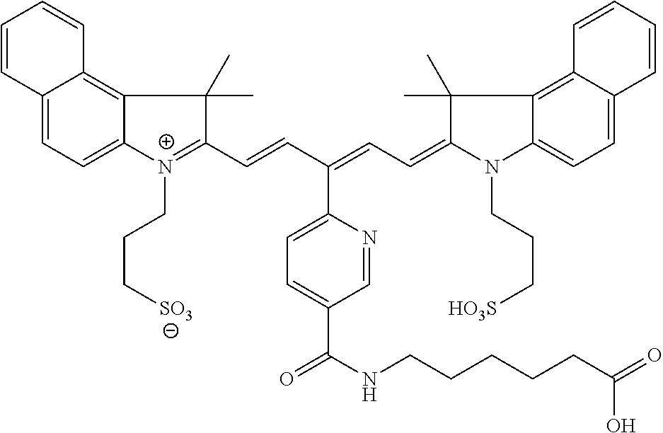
C12=CC=C3C(=C1C=CC=C2)C(C)(C)C(C=CC(=CC=C1N(CCC[HO3S])C2=CC=C4C(=C2C1(C)C)C=CC=C4)C1=CC=C(C(NCCCCCC(=O)O)=O)C=N1)=[N+]3CCC[SO3]
